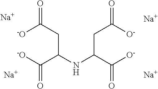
[Na].[Na].[Na].[Na].[-O]C(CC(C([-O])=O)NC(CC([O-])=O)C([O-])=O)=O
